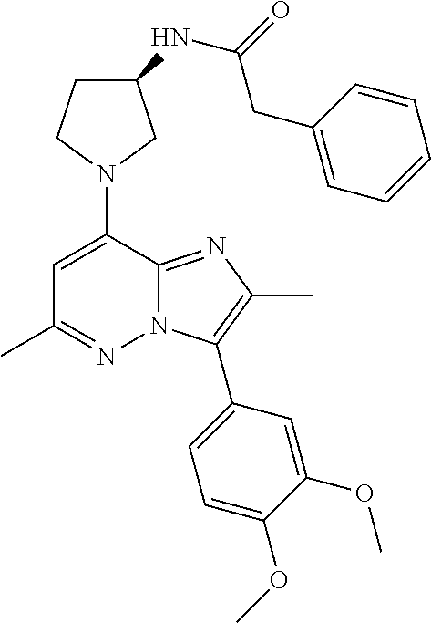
C1C(NC(=O)CC2=CC=CC=C2)CN(C2=CC(C)=NN3C2=NC(C)=C3C2=CC=C(OC)C(OC)=C2)C1
